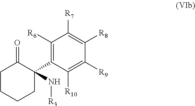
C1C(=O)C(N[R3])(C2=C([R6])C([R7])=C([R8])C([R9])=C2[R10])CCC1
